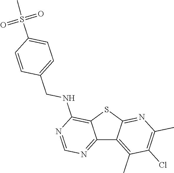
C12=NC=NC(NCC3=CC=C(S(C)(=O)=O)C=C3)=C1SC1=NC(C)=C(Cl)C(C)=C21
